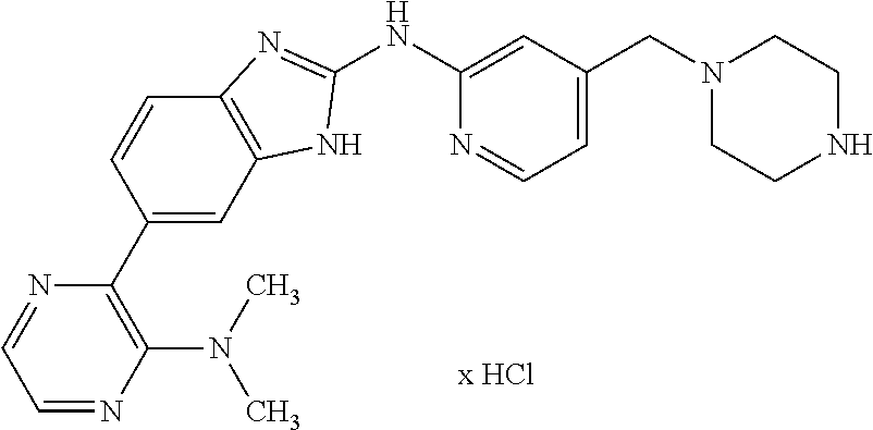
N1(CC2=CC=NC(NC3=NC4=C(C=C(C5=C(N(C)C)N=CC=N5)C=C4)N3)=C2)CCNCC1
